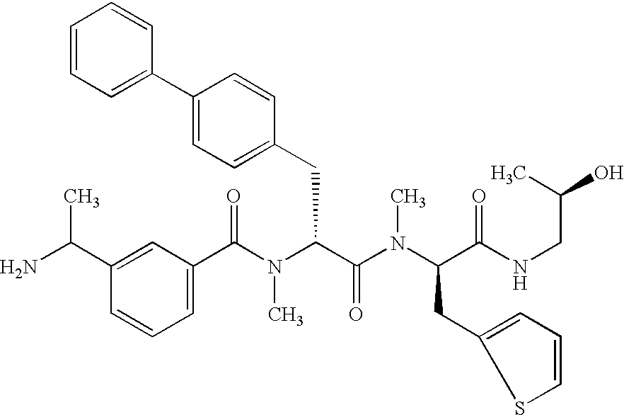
C1(C(N(C(C(=O)N(C)C(CC2=CC=CS2)C(=O)NCC(C)O)CC2=CC=C(C3=CC=CC=C3)C=C2)C)=O)=CC=CC(C(N)C)=C1
